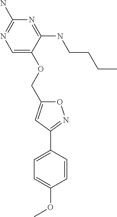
C(OC1=CN=C(N)N=C1NCCCC)C1=CC(C2=CC=C(OC)C=C2)=NO1
